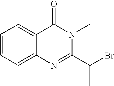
C1=CC=C2C(=C1)C(=O)N(C)C(C(Br)C)=N2
